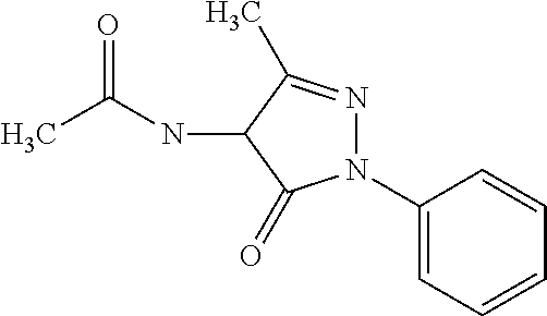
CC(NC1C(=O)N(C2=CC=CC=C2)N=C1C)=O
